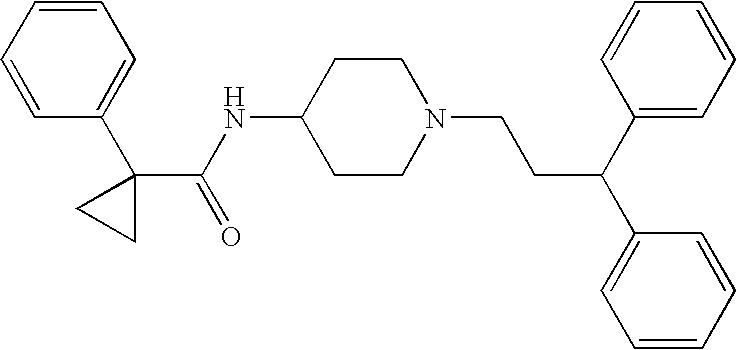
N(C1CCN(CCC(C2=CC=CC=C2)C2=CC=CC=C2)CC1)C(C1(C2=CC=CC=C2)CC1)=O
